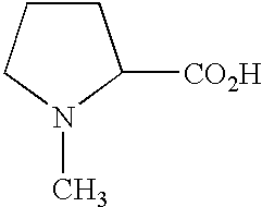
C1CCN(C)C1[CO2H]
